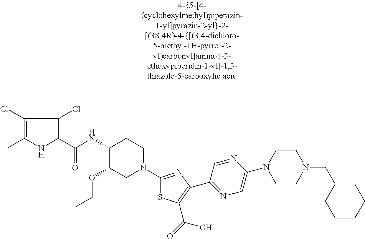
C1(Cl)=C(C)NC(C(NC2C(OCC)CN(C3=NC(C4=NC=C(N5CCN(CC6CCCCC6)CC5)N=C4)=C(C(=O)O)S3)CC2)=O)=C1Cl
